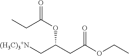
[(H3C)3+N]CC(CC(OCC)=O)OC(=O)CC
